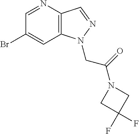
C1(Br)=CC2=C(C=NN2CC(=O)N2CC(F)(F)C2)N=C1
